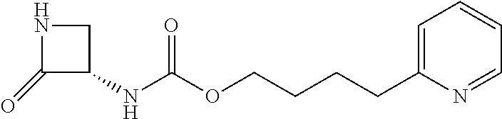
C1(=O)C(NC(OCCCCC2=CC=CC=N2)=O)CN1
